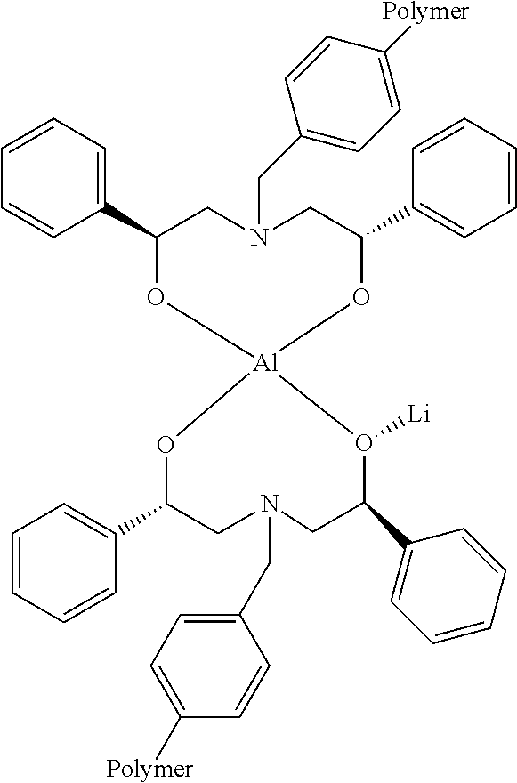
C1(C2CN(CC3=CC=C([Polymer])C=C3)CC(C3=CC=CC=C3)O[Al]3(O2)O([Li])C(C2=CC=CC=C2)CN(CC2=CC=C([Polymer])C=C2)CC(C2=CC=CC=C2)O3)=CC=CC=C1
